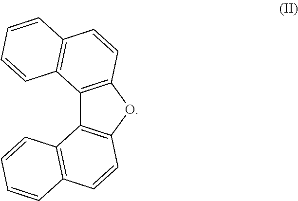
C12=C(OC3=C1C1=C(C=C3)C=CC=C1)C=CC1=C2C=CC=C1
